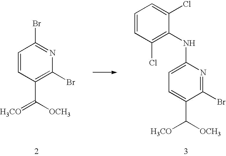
C1=C(NC2=C(Cl)C=CC=C2Cl)N=C(Br)C(C([H3CO])[OCH3])=C1.C1=CC(C(=[H3CO])[OCH3])=C(Br)N=C1Br
